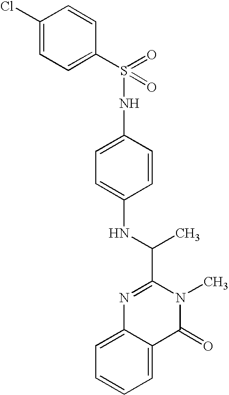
N(C1=CC=C(NS(C2=CC=C(Cl)C=C2)(=O)=O)C=C1)C(C)C1=NC2=CC=CC=C2C(=O)N1C
